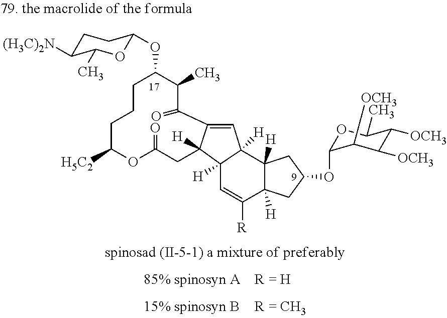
C1CCC([H5C2])OC(=O)CC2([H])C(=CC3([H])C2([H])C=C([R])C2([H])C3([H])CC(OC3OC(C)C([OCH3])C([OCH3])C3[OCH3])C2)C(=O)C(C)C1OC1OC(C)C([(H3C)2N])CC1
